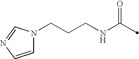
C(NC(=O)C)CCN1C=CN=C1
